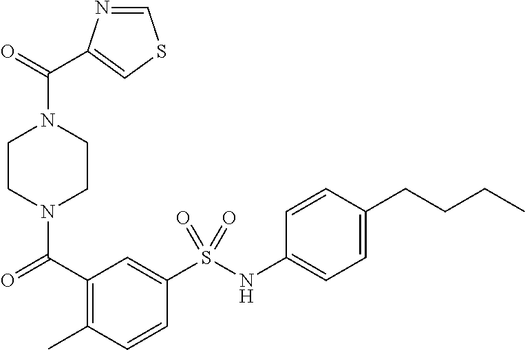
C1CN(C(=O)C2=C(C)C=CC(S(NC3=CC=C(CCCC)C=C3)(=O)=O)=C2)CCN1C(=O)C1=CSC=N1
